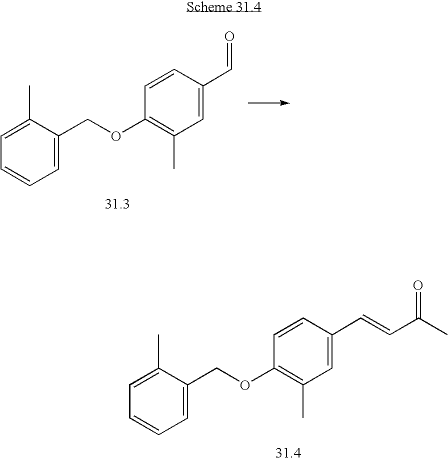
C1=C(C)C(COC2=C(C)C=C(C=O)C=C2)=CC=C1.C1=C(C)C(COC2=C(C)C=C(C=CC(C)=O)C=C2)=CC=C1
